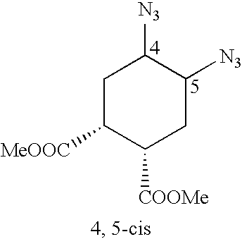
C1C([MeOOC])C([COOMe])CC([N3])C1[N3]
